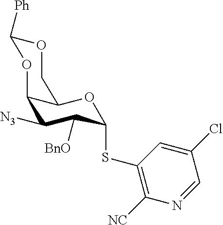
C1OC([Ph])OC2C([N3])C([BnO])C(SC3=C([NC])N=CC(Cl)=C3)OC12
